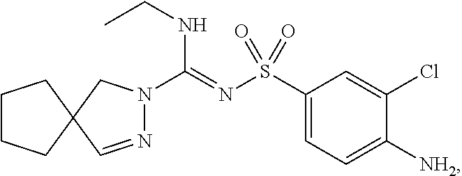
N1=CC2(CN1C(=NS(C1=CC=C([NH2])C(Cl)=C1)(=O)=O)NCC)CCCC2
